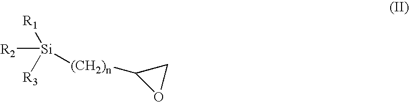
[R2][Si]([R1])([R3])[(CH2)n]C1OC1
